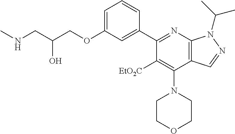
C1=C(OCC(CNC)O)C=C(C2=NC3=C(C(N4CCOCC4)=C2[EtO2C])C=NN3C(C)C)C=C1
